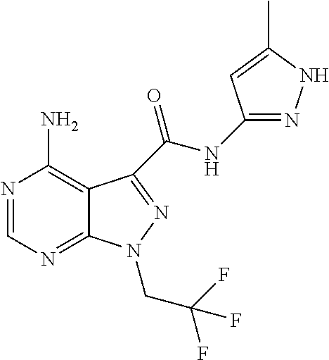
N1=CN=C2C(=C1N)C(C(NC1=NNC(C)=C1)=O)=NN2CC(F)(F)F
